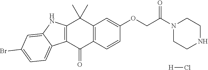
C12=C(C(=O)C3=C(C1(C)C)C=C(OCC(N1CCNCC1)=O)C=C3)C1=CC=C(Br)C=C1N2.[H]Cl
